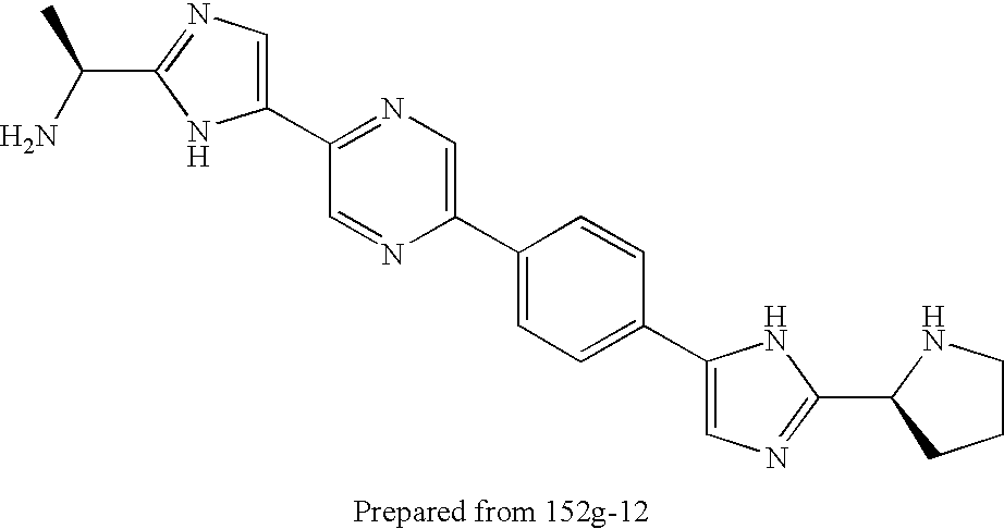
C1(C2=NC=C(C3=CC=C(C4=CN=C(C5NCCC5)N4)C=C3)N=C2)=CN=C(C(C)N)N1
